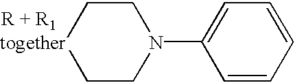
C(CN(CCC)C1=CC=CC=C1)C
